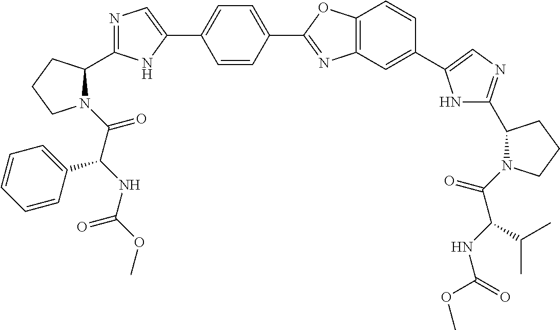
C(=O)(C(NC(=O)OC)C1=CC=CC=C1)N1C(C2=NC=C(C3=CC=C(C4=NC5=C(O4)C=CC(C4=CN=C(C6N(C(C(NC(OC)=O)C(C)C)=O)CCC6)N4)=C5)C=C3)N2)CCC1
